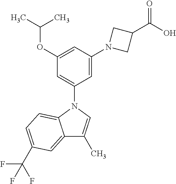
N1(C2=CC(OC(C)C)=CC(N3CC(C(=O)O)C3)=C2)C2=CC=C(C(F)(F)F)C=C2C(C)=C1
